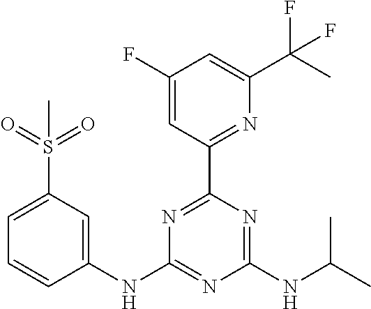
C1(NC2=NC(NC(C)C)=NC(C3=NC(C(C)(F)F)=CC(F)=C3)=N2)=CC(S(=O)(=O)C)=CC=C1
